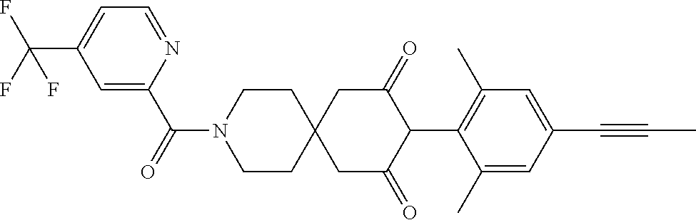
C1CN(C(=O)C2=CC(C(F)(F)F)=CC=N2)CCC12CC(=O)C(C1=C(C)C=C(C#CC)C=C1C)C(=O)C2
